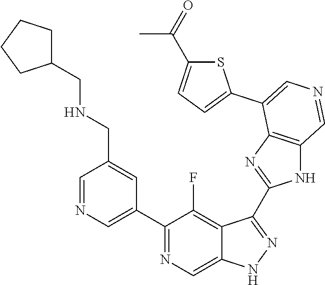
C1(C2=CN=CC(CNCC3CCCC3)=C2)=NC=C2C(=C1F)C(C1=NC3=C(N1)C=NC=C3C1=CC=C(C(=O)C)S1)=NN2
